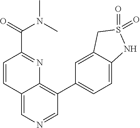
C12=CN=CC(C3=CC=C4C(=C3)CS(=O)(=O)N4)=C1N=C(C(N(C)C)=O)C=C2
